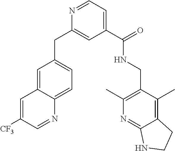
C(C1=CC=C2C(=C1)C=C([CF3])C=N2)C1=CC(C(=O)NCC2=C(C)N=C3C(=C2C)CCN3)=CC=N1
